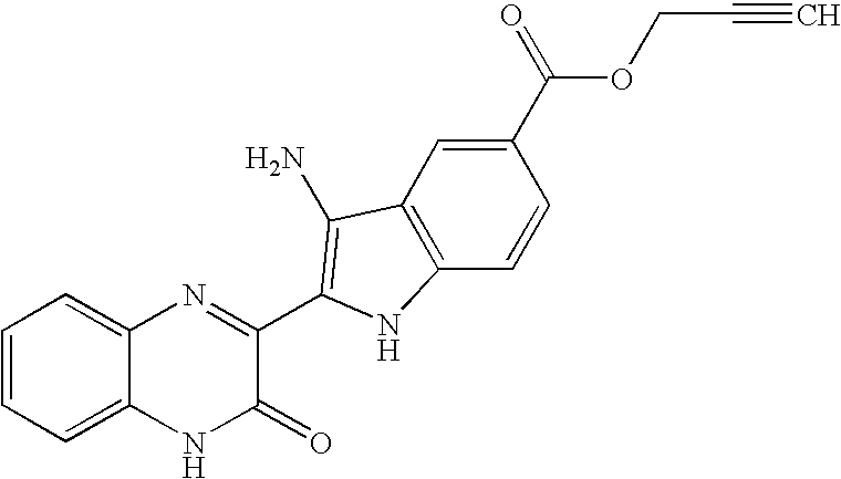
C1=C2C(=CC=C1)N=C(C1=C(N)C3=C(C=CC(C(=O)OCC#C)=C3)N1)C(=O)N2
